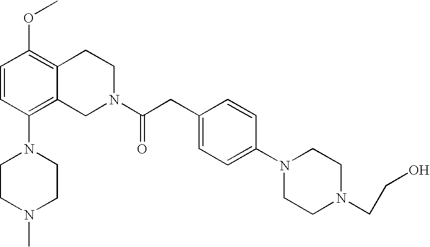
C1=CC(N2CCN(C)CC2)=C2C(=C1OC)CCN(C(CC1=CC=C(N3CCN(CCO)CC3)C=C1)=O)C2
